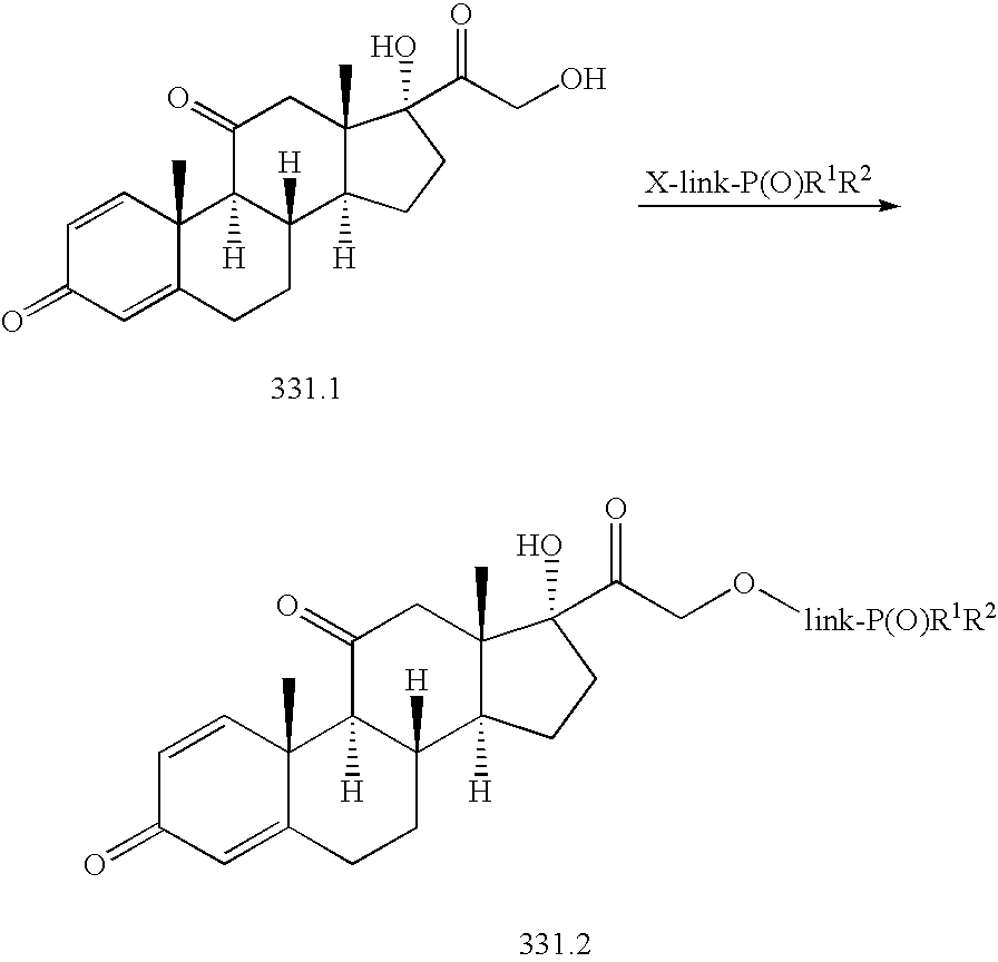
C1=CC2(C)C(=CC1=O)CCC1([H])C2([H])C(=O)CC2(C)C1([H])CCC2(C(CO[link-P(O)R1R2])=O)O.C1=CC2(C)C(=CC1=O)CCC1([H])C2([H])C(=O)CC2(C)C1([H])CCC2(C(CO)=O)O
